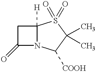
C1C(=O)N2C1([H])S(=O)(=O)C(C)(C)C2[COOH]
